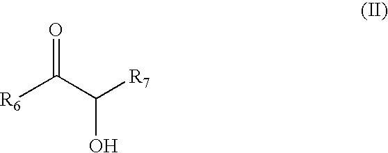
[R6]C(C([R7])O)=O
